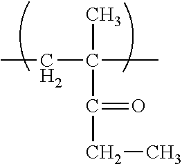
C(C(C)(C)C(CC)=O)C
